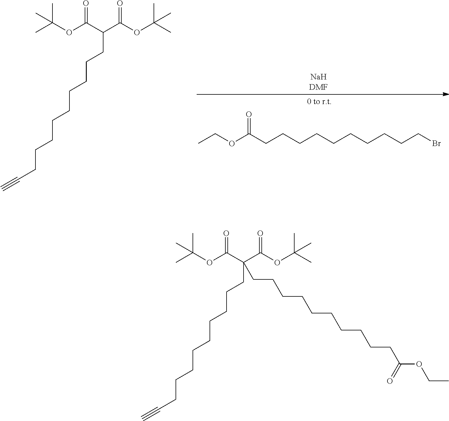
CC(OC(C(C(OC(C)(C)C)=O)(CCCCCCCCCC#C)CCCCCCCCCCC(OCC)=O)=O)(C)C.CC(OC(C(C(OC(C)(C)C)=O)CCCCCCCCCC#C)=O)(C)C.C(OC(CCCCCCCCCCBr)=O)C
